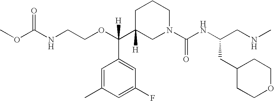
O=C(NCCOC(C1([H])CN(C(NC(CNC)CC2CCOCC2)=O)CCC1)(C1=CC(F)=CC(C)=C1)[H])OC
